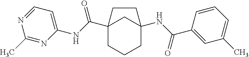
C12(C(NC3=CC=NC(C)=N3)=O)CCCC(NC(C3=CC(C)=CC=C3)=O)(C1)CC2
